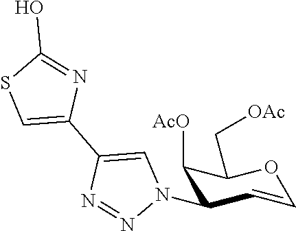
C1([AcO])C(N2C=C(C3=CSC(O)=N3)N=N2)C=COC1C[OAc]
